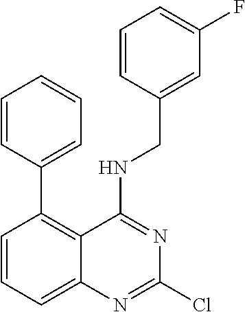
C1=CC=CC=C1C1=C2C(=CC=C1)N=C(Cl)N=C2NCC1=CC(F)=CC=C1
